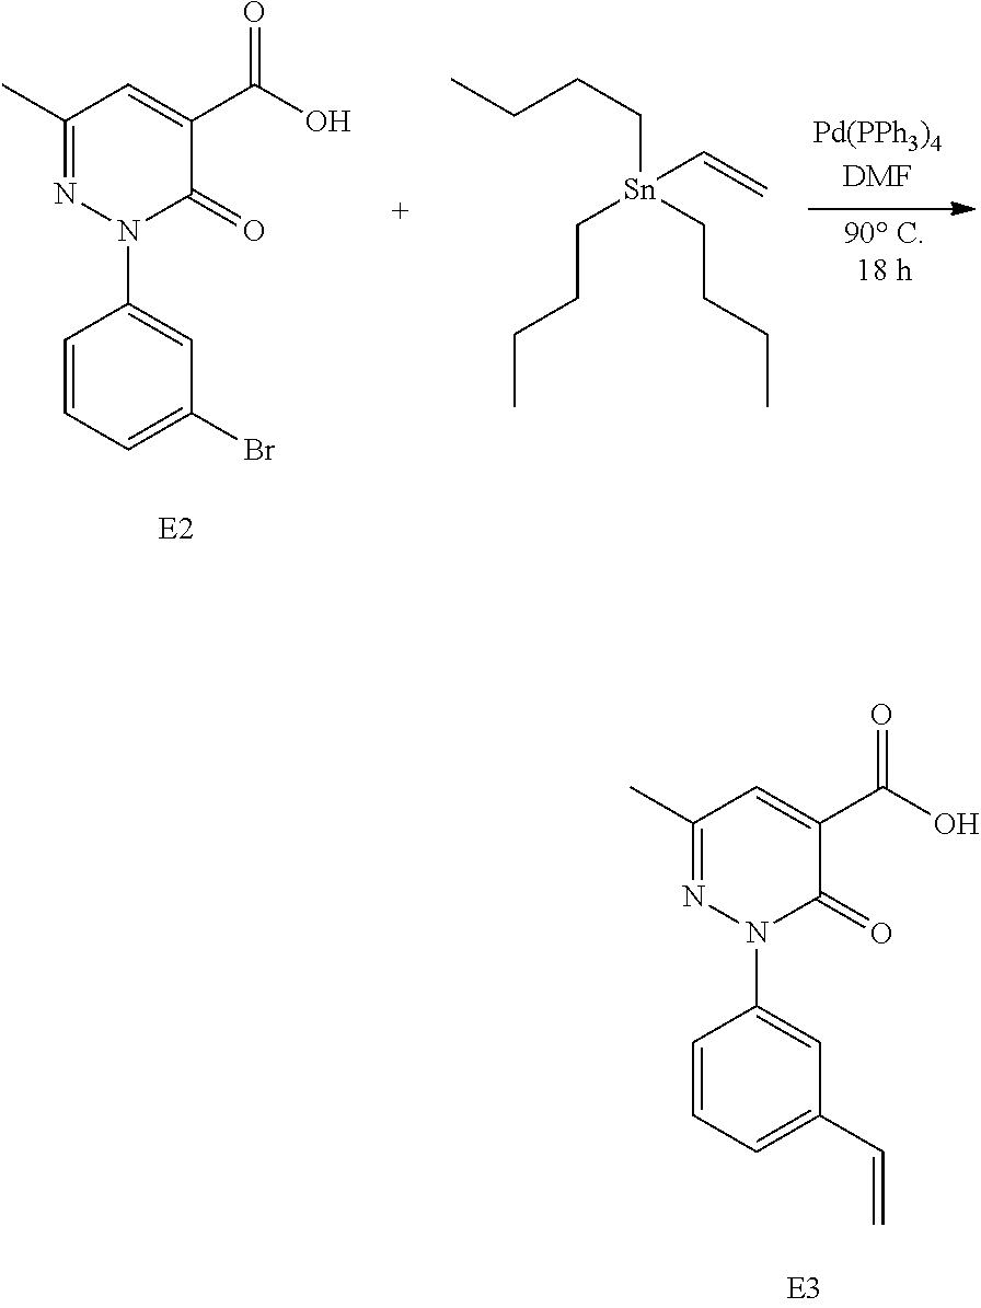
C1(C)=NN(C2=CC(C=C)=CC=C2)C(=O)C(C(O)=O)=C1.C1(C)=NN(C2=CC(Br)=CC=C2)C(=O)C(C(O)=O)=C1.CCCC[Sn](C=C)(CCCC)CCCC
